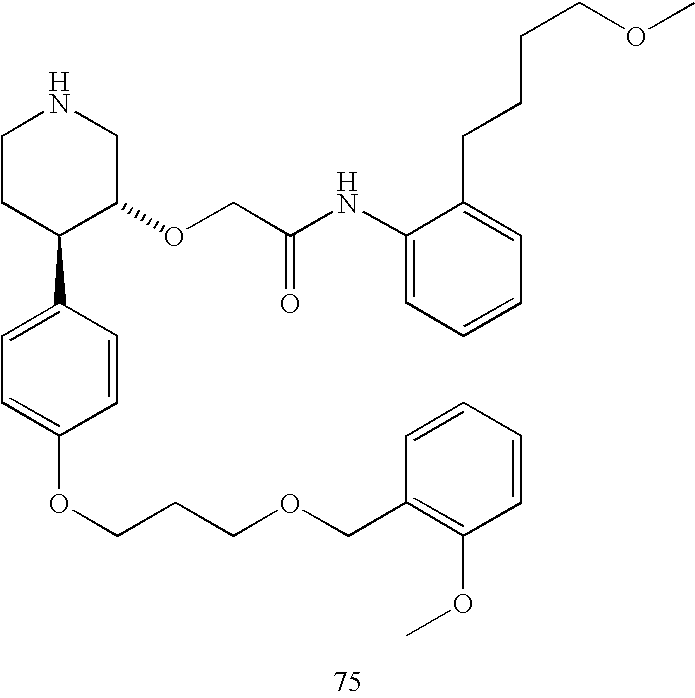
C1CC(C2=CC=C(OCCCOCC3=C(OC)C=CC=C3)C=C2)C(OCC(NC2=CC=CC=C2CCCCOC)=O)CN1
